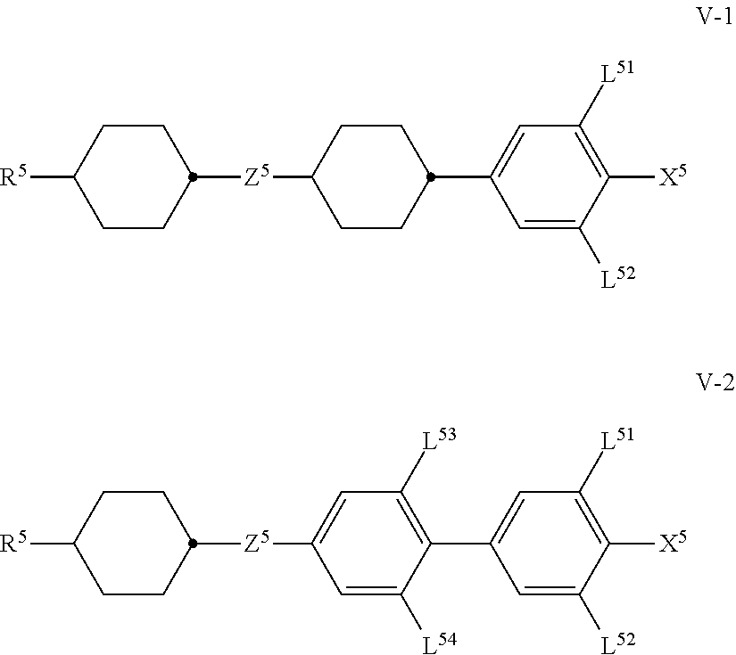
C1CC([Z5]C2=CC([L53])=C(C3=CC([L51])=C([X5])C([L52])=C3)C([L54])=C2)CCC1[R5].C1CC([Z5]C2CCC(C3=CC([L51])=C([X5])C([L52])=C3)CC2)CCC1[R5]
